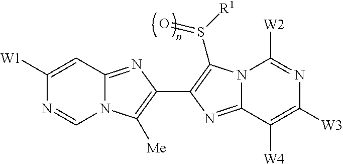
N12C(=NC(C3=C(S([R1])=O)N4C(=N3)C([W4])=C([W3])N=C4[W2])=C1[Me])C=C([W1])N=C2
